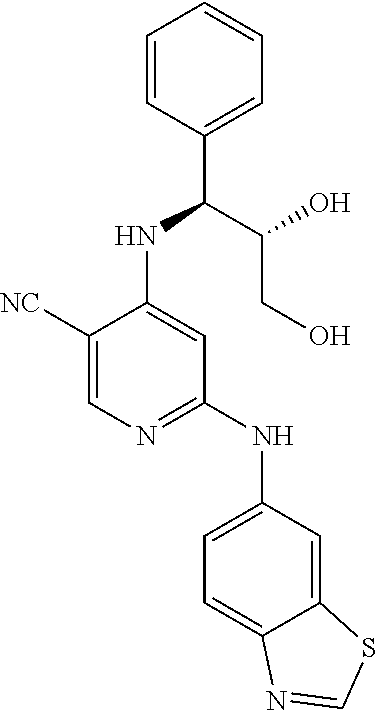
C1([NC])=CN=C(NC2=CC=C3C(=C2)SC=N3)C=C1NC(C(O)CO)C1=CC=CC=C1
